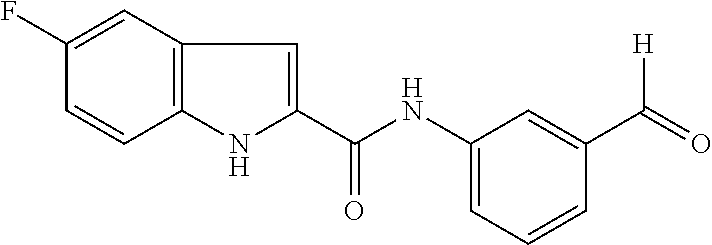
C1(F)=CC2=C(C=C1)NC(C(NC1=CC=CC(C(=O)[H])=C1)=O)=C2
